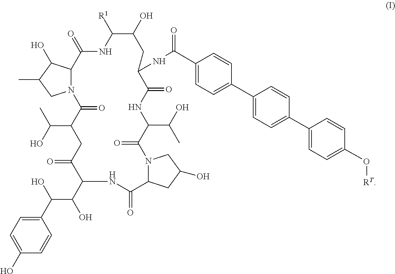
C12N(CC(C)C1O)C(=O)C(C(C)O)CC(=O)C(C(O)C(O)C1=CC=C(O)C=C1)NC(=O)C1N(C(=O)C(C(O)C)NC(=O)C(NC(=O)C3=CC=C(C4=CC=C(C5=CC=C(O[RT])C=C5)C=C4)C=C3)CC(O)C([R1])NC2=O)CC(O)C1
